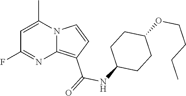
C1=C(C)N2C(=C(C(=O)NC3CCC(OCCCC)CC3)C=C2)N=C1F
